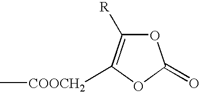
O1C([R])=C([COOCH2]C)OC1=O
